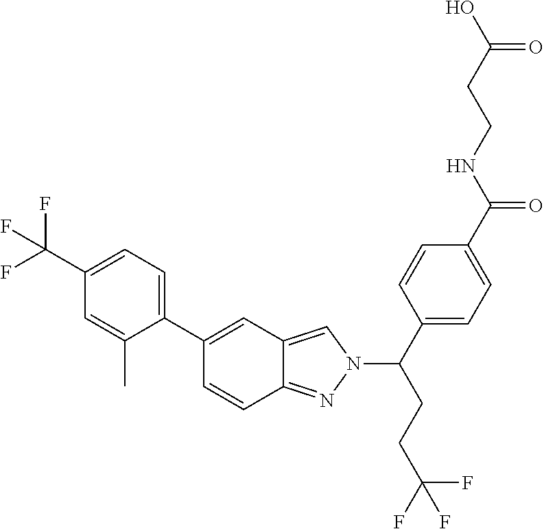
C1(C2=CC3=CN(C(CCC(F)(F)F)C4=CC=C(C(NCCC(O)=O)=O)C=C4)N=C3C=C2)=CC=C(C(F)(F)F)C=C1C
